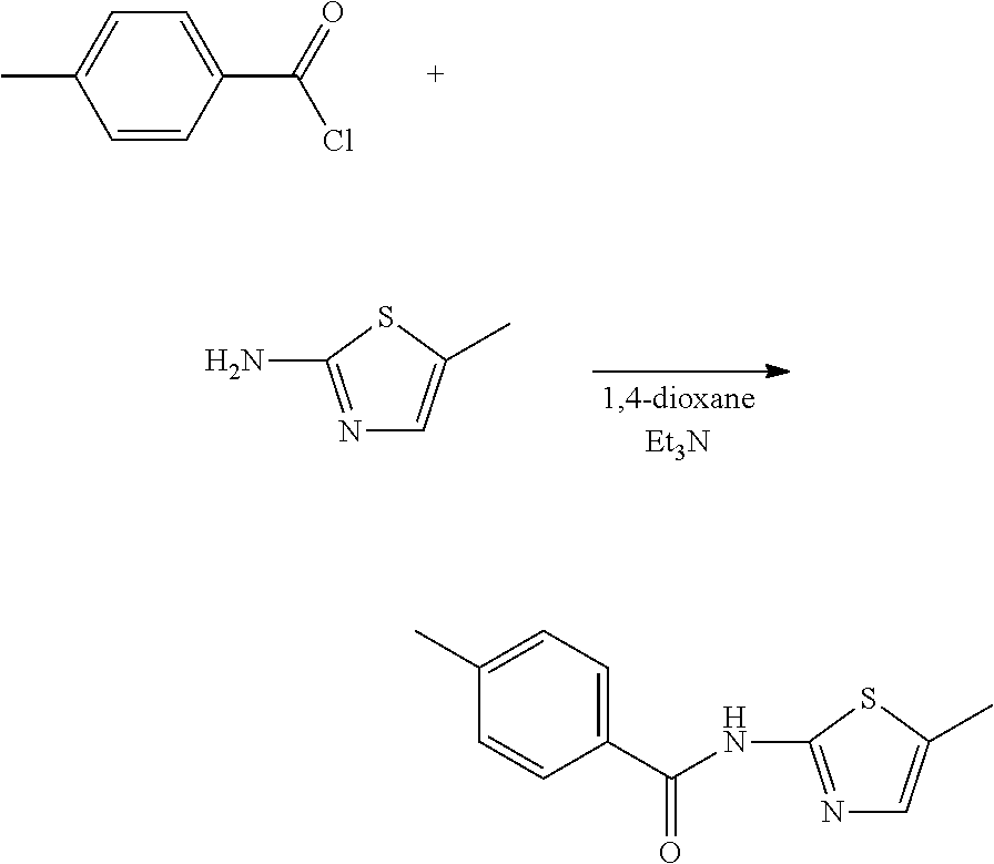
N1=C(N)SC(C)=C1.C1=CC(C(=O)Cl)=CC=C1C.N1=C(NC(C2=CC=C(C)C=C2)=O)SC(C)=C1
